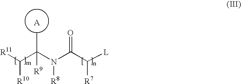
[A].[R11]C(C(N(C(C([R7])[L])=O)[R8])([R9])C)[R10]
